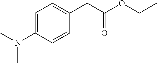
C1=C(N(C)C)C=CC(CC(=O)OCC)=C1
